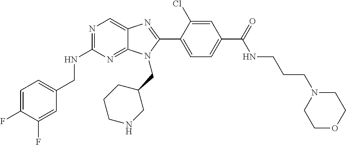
C1=C(F)C(F)=CC(CNC2=NC=C3C(=N2)N(CC2CCCNC2)C(C2=CC=C(C(=O)NCCCN4CCOCC4)C=C2Cl)=N3)=C1
